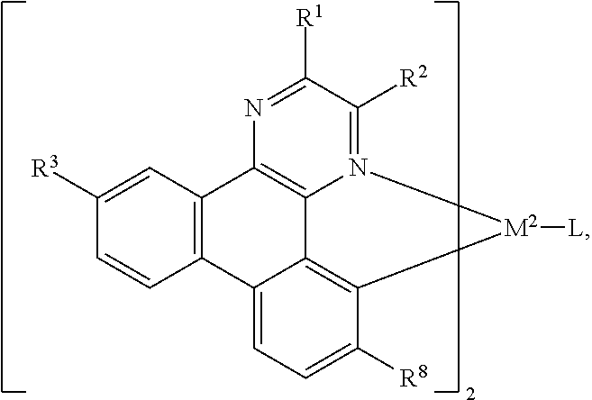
C12=C(C=C([R3])C=C1)C1=C3C4=C(C([R8])=CC=C24)[M2]([L])N3=C([R2])C([R1])=N1
